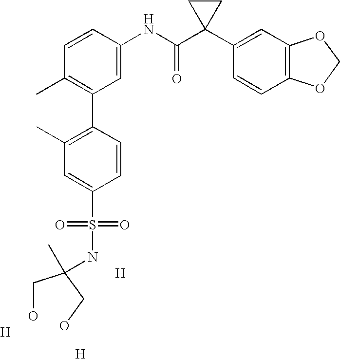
[H].C1=CC(NC(C2(C3=CC4=C(C=C3)OCO4)CC2)=O)=CC(C2=C(C)C=C(S(=O)(=O)NC(C)(CO)CO)C=C2)=C1C.[H].[H]
